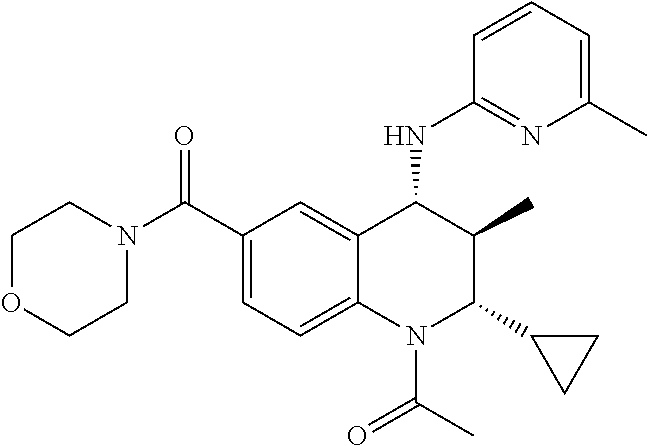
C1(C(=O)N2CCOCC2)=CC=C2C(=C1)C(NC1=NC(C)=CC=C1)C(C)C(C1CC1)N2C(C)=O
